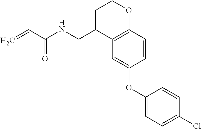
C1COC2=C(C=C(OC3=CC=C(Cl)C=C3)C=C2)C1CNC(C=C)=O
